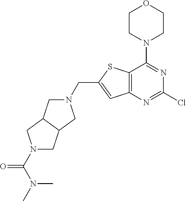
C12=C(N=C(Cl)N=C1N1CCOCC1)C=C(CN1CC3C(C1)CN(C(N(C)C)=O)C3)S2
